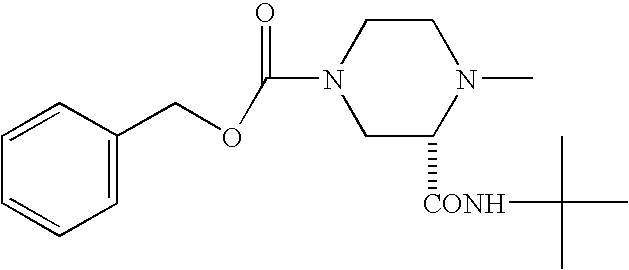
C1=CC=C(COC(N2CC([CONH]C(C)(C)C)N(C)CC2)=O)C=C1
